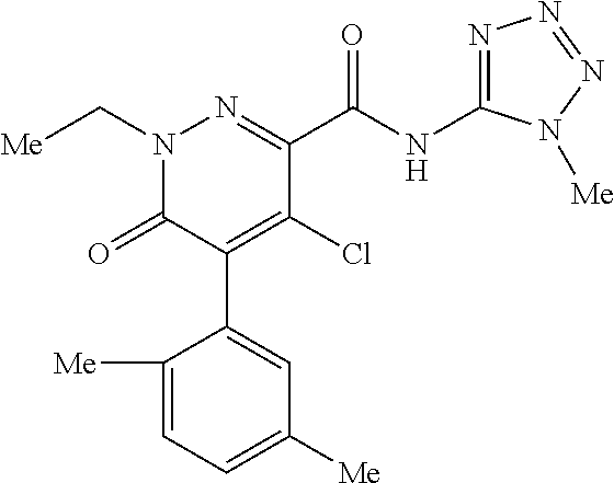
C1(C(NC2=NN=NN2[Me])=O)=NN(C[Me])C(=O)C(C2=CC([Me])=CC=C2[Me])=C1Cl
